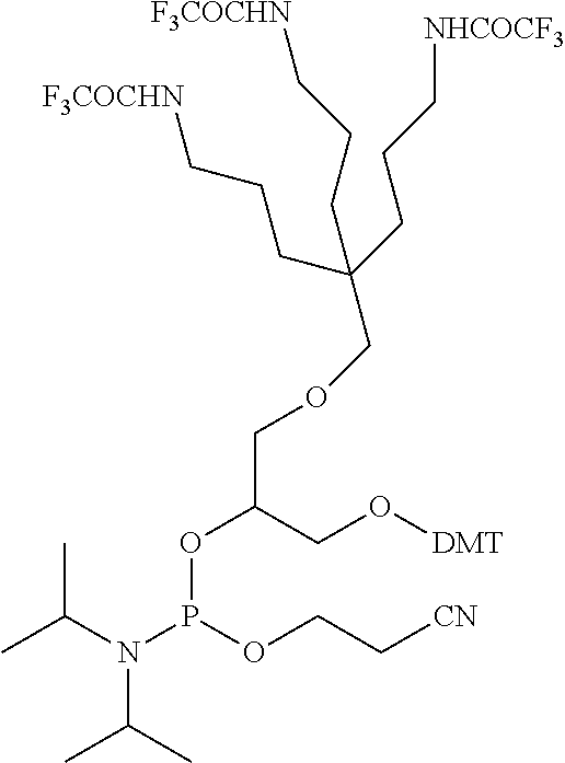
O(C(COCC(CCC[F3COCHN])(CCC[NHCOCF3])CCC[F3COCHN])CO[DMT])P(N(C(C)C)C(C)C)OCC[CN]
